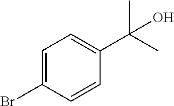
C1=C(Br)C=CC(C(C)(C)O)=C1
